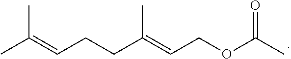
CC(=CCCC(=CCOC(C)=O)C)C
